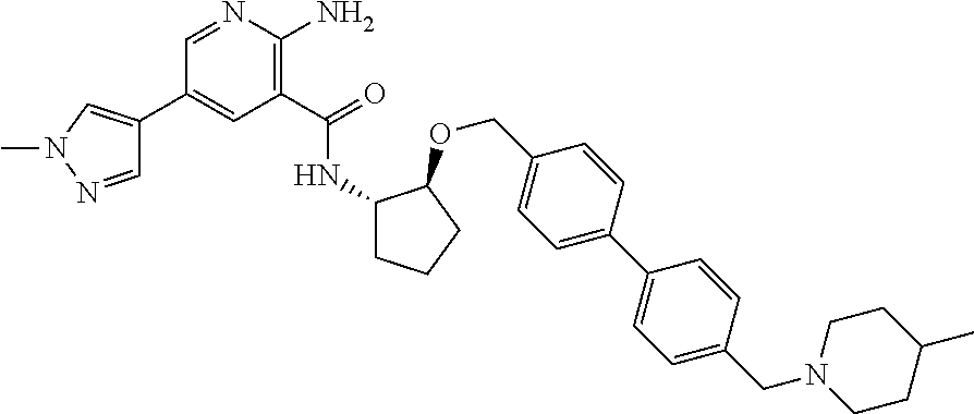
C1(C(=O)NC2CCCC2OCC2=CC=C(C3=CC=C(CN4CCC(C)CC4)C=C3)C=C2)=C(N)N=CC(C2=CN(C)N=C2)=C1
